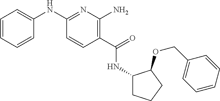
C1(NC2=CC=CC=C2)=NC(N)=C(C(=O)NC2CCCC2OCC2=CC=CC=C2)C=C1
